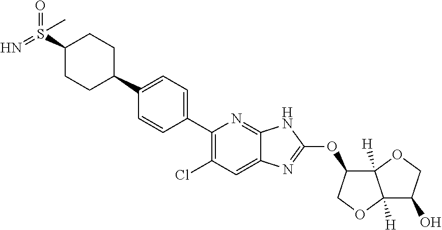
C1C(C2=CC=C(C3=C(Cl)C=C4C(=N3)NC(OC3C5([H])C([H])(OC3)C(O)CO5)=N4)C=C2)CCC(S(=N)(=O)C)C1
